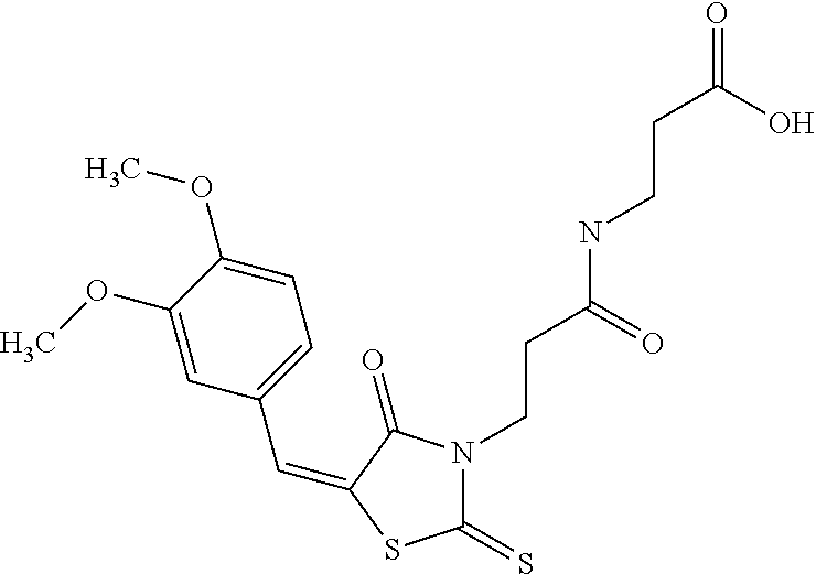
C(C1=CC=C(OC)C(OC)=C1)=C1C(=O)N(CCC(NCCC(=O)O)=O)C(=S)S1
